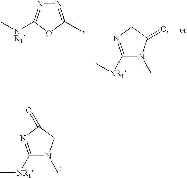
C1([NR1]C)=NC(=O)CN1C.N1=C(C)OC([NR1]C)=N1.C1([NR1]C)=NCC(=O)N1C
